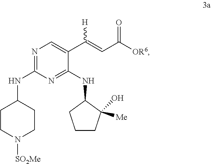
N1=C(NC2CCN([SO2Me])CC2)N=C(NC2CCCC2([Me])O)C(C(=CC([OR6])=O)[H])=C1
